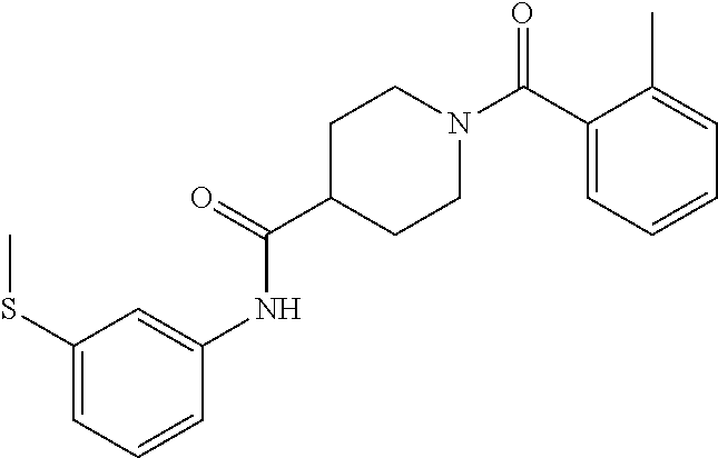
C1(C(N2CCC(C(=O)NC3=CC(SC)=CC=C3)CC2)=O)=CC=CC=C1C
